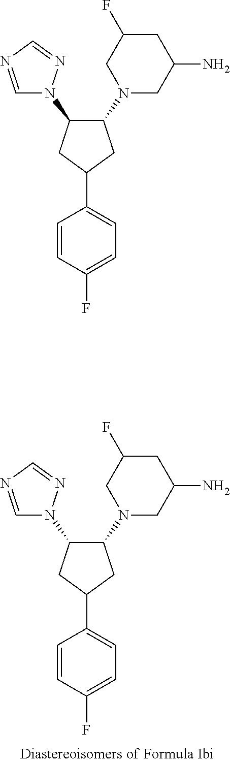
C1(N2CC(N)CC(F)C2)C(N2N=CN=C2)CC(C2=CC=C(F)C=C2)C1.C1(N2CC(N)CC(F)C2)C(N2N=CN=C2)CC(C2=CC=C(F)C=C2)C1
